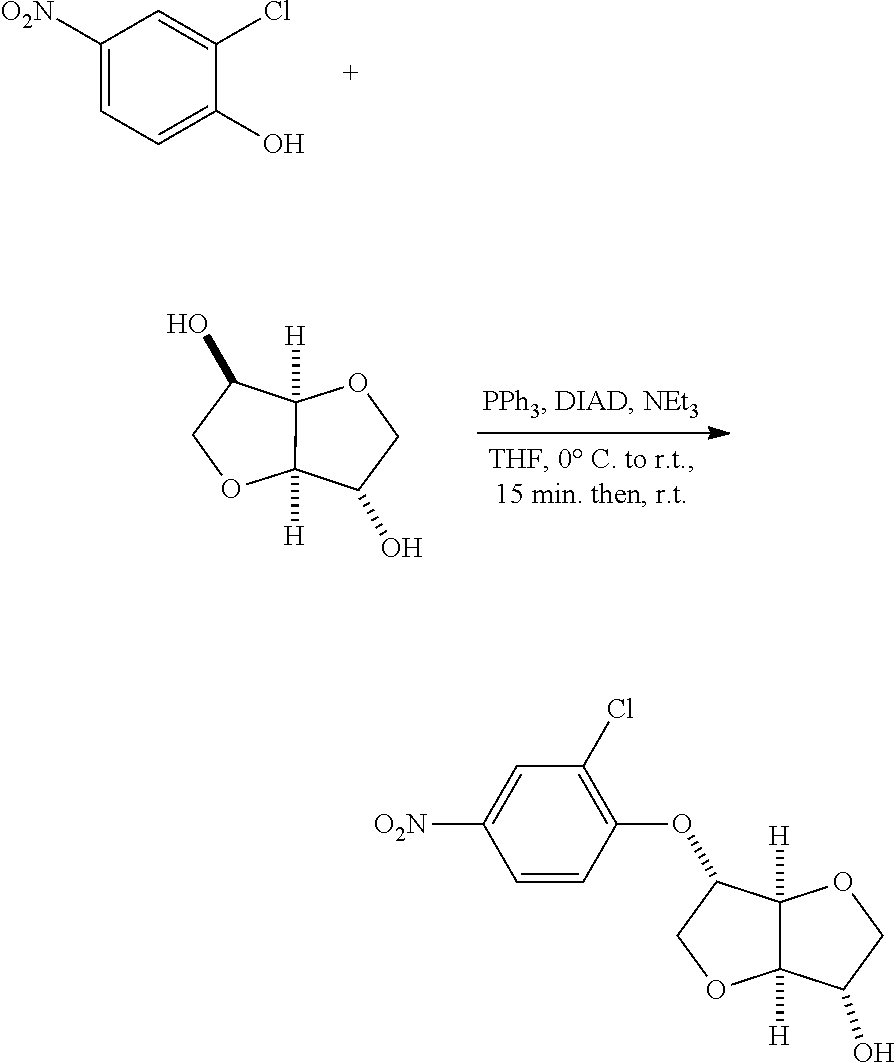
C1([O2N])=CC=C(O)C(Cl)=C1.C12([H])C([H])(C(O)CO1)OCC2O.O(C1C2([H])C([H])(OC1)C(O)CO2)C1=C(Cl)C=C([O2N])C=C1
